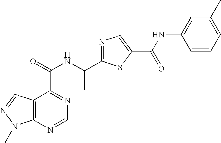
C12=C(N=CN=C1C(=O)NC(C1=NC=C(C(NC3=CC(C)=CC=C3)=O)S1)C)N(C)N=C2
